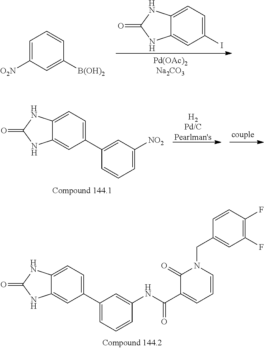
C12=CC(I)=CC=C1NC(=O)N2.C1([B(OH)2])=CC([O2N])=CC=C1.O=C1NC2=CC(C3=CC=CC(NC(C4=CC=CN(CC5=CC(F)=C(F)C=C5)C4=O)=O)=C3)=CC=C2N1.[H2Pd/CPearlman's].C12=CC(C3=CC([NO2])=CC=C3)=CC=C1NC(=O)N2
